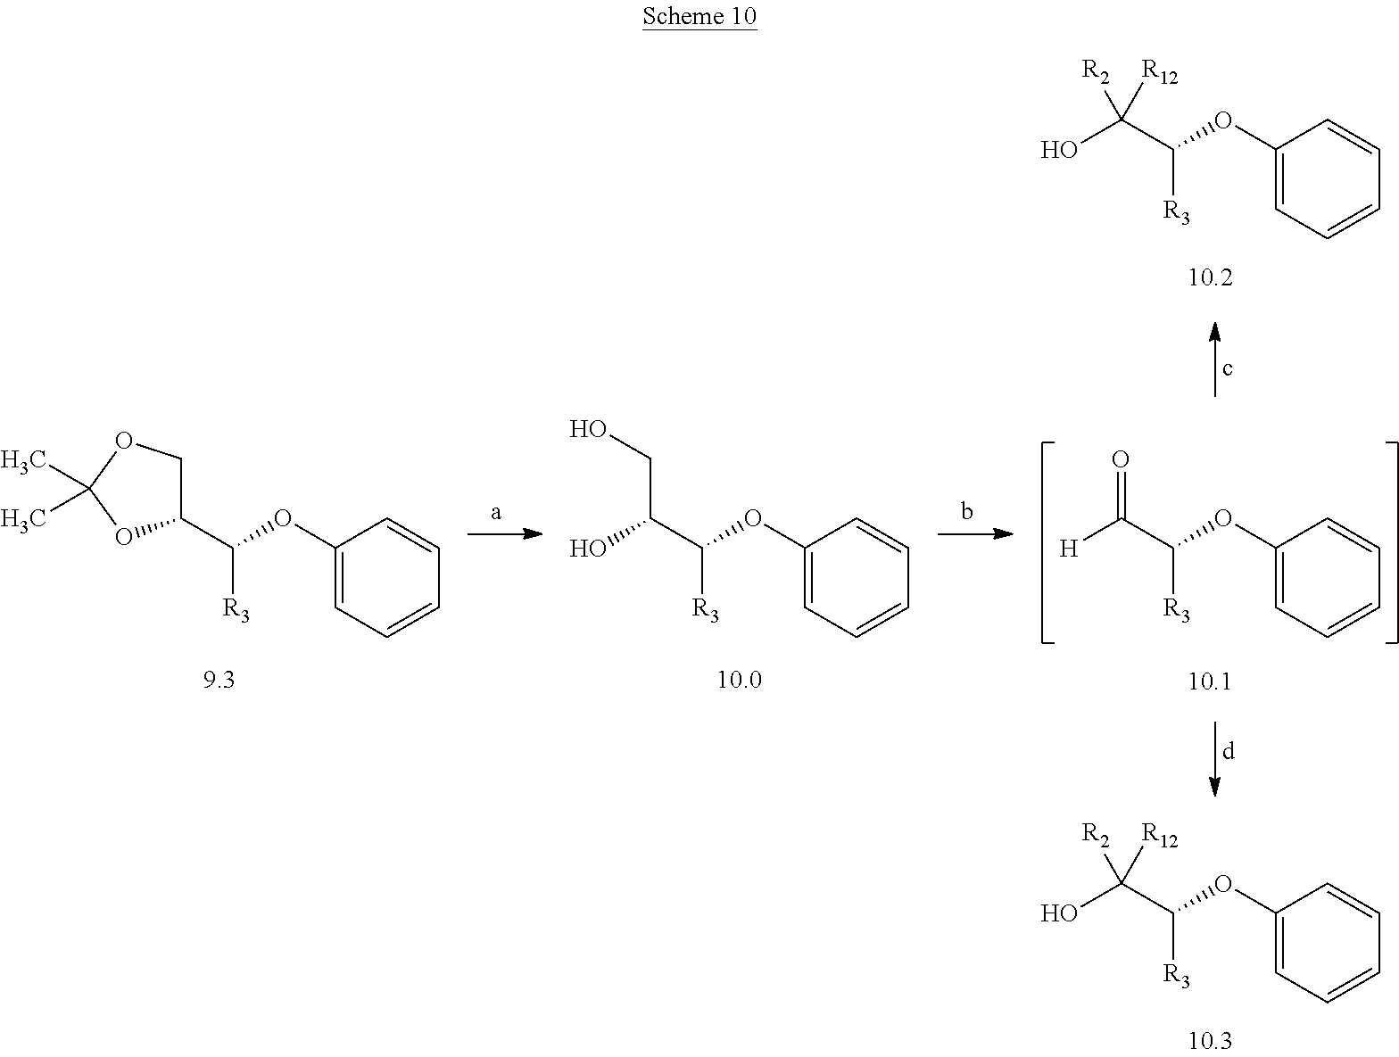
C1(C(OC2=CC=CC=C2)[R3])COC(C)(C)O1.C(C(OC1=CC=CC=C1)[R3])(CO)O.C(C(OC1=CC=CC=C1)[R3])(=O)[H].C(C(OC1=CC=CC=C1)[R3])([R2])(O)[R12].C(C(OC1=CC=CC=C1)[R3])([R2])(O)[R12]
